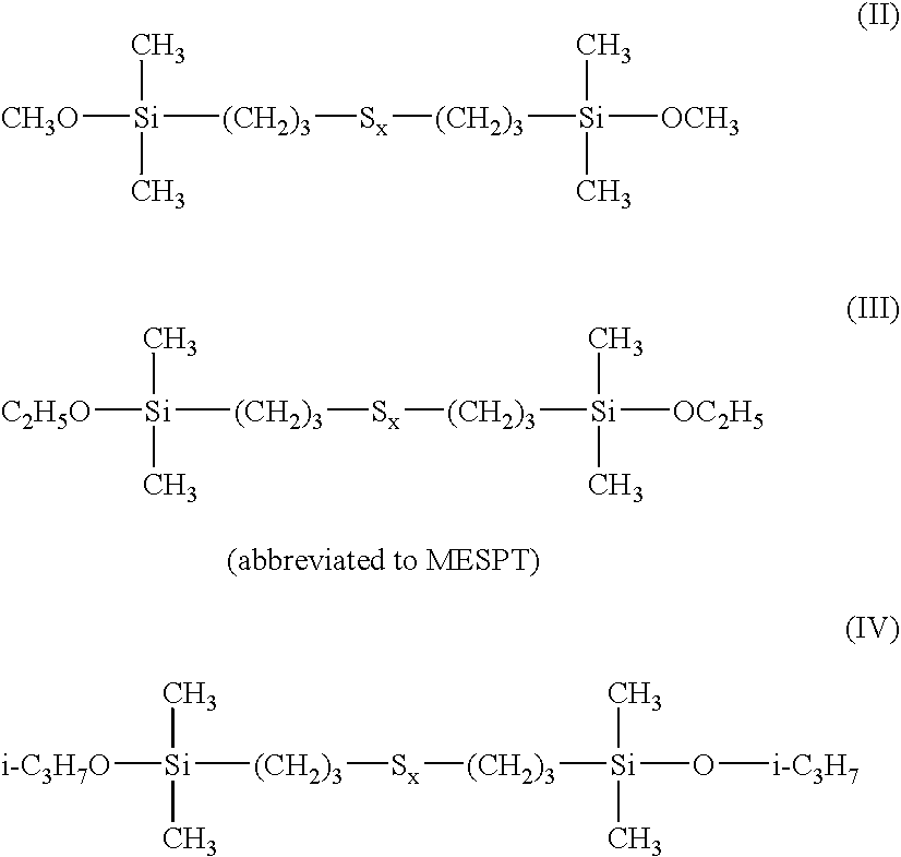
[C2H5O][Si]([(CH2)3][Sx][(CH2)3][Si]([OC2H5])(C)C)(C)C.[CH3O][Si]([(CH2)3][Sx][(CH2)3][Si]([OCH3])(C)C)(C)C.[i-C3H7O][Si]([(CH2)3][Sx][(CH2)3][Si](O[i-C3H7])(C)C)(C)C
